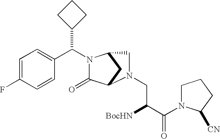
C1=C(F)C=CC(C(C2CCC2)N2C(=O)C3CC2CN3CC([BocHN])C(=O)N2CCCC2[CN])=C1
